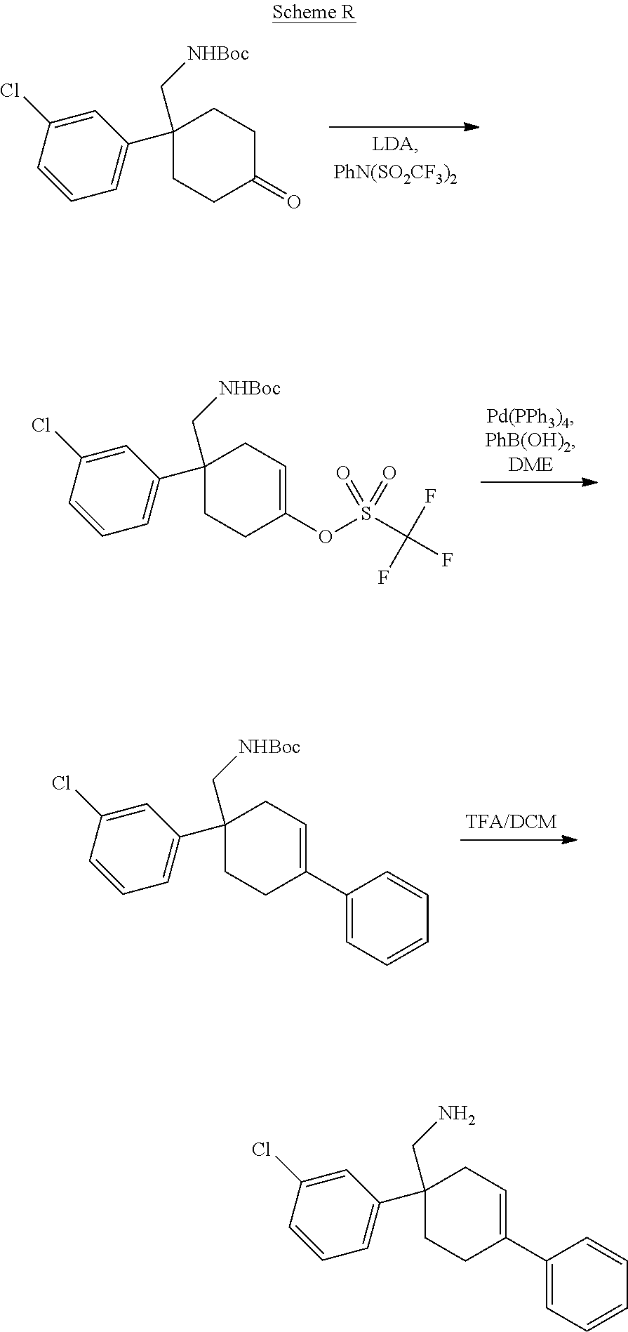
C1=C(Cl)C=CC=C1C1(CN)CCC(C2=CC=CC=C2)=CC1.C1=C(Cl)C=CC=C1C1(C[NHBoc])CCC(=O)CC1.C1=C(Cl)C=CC=C1C1(C[NHBoc])CCC(OS(C(F)(F)F)(=O)=O)=CC1.C1=C(Cl)C=CC=C1C1(C[NHBoc])CCC(C2=CC=CC=C2)=CC1
